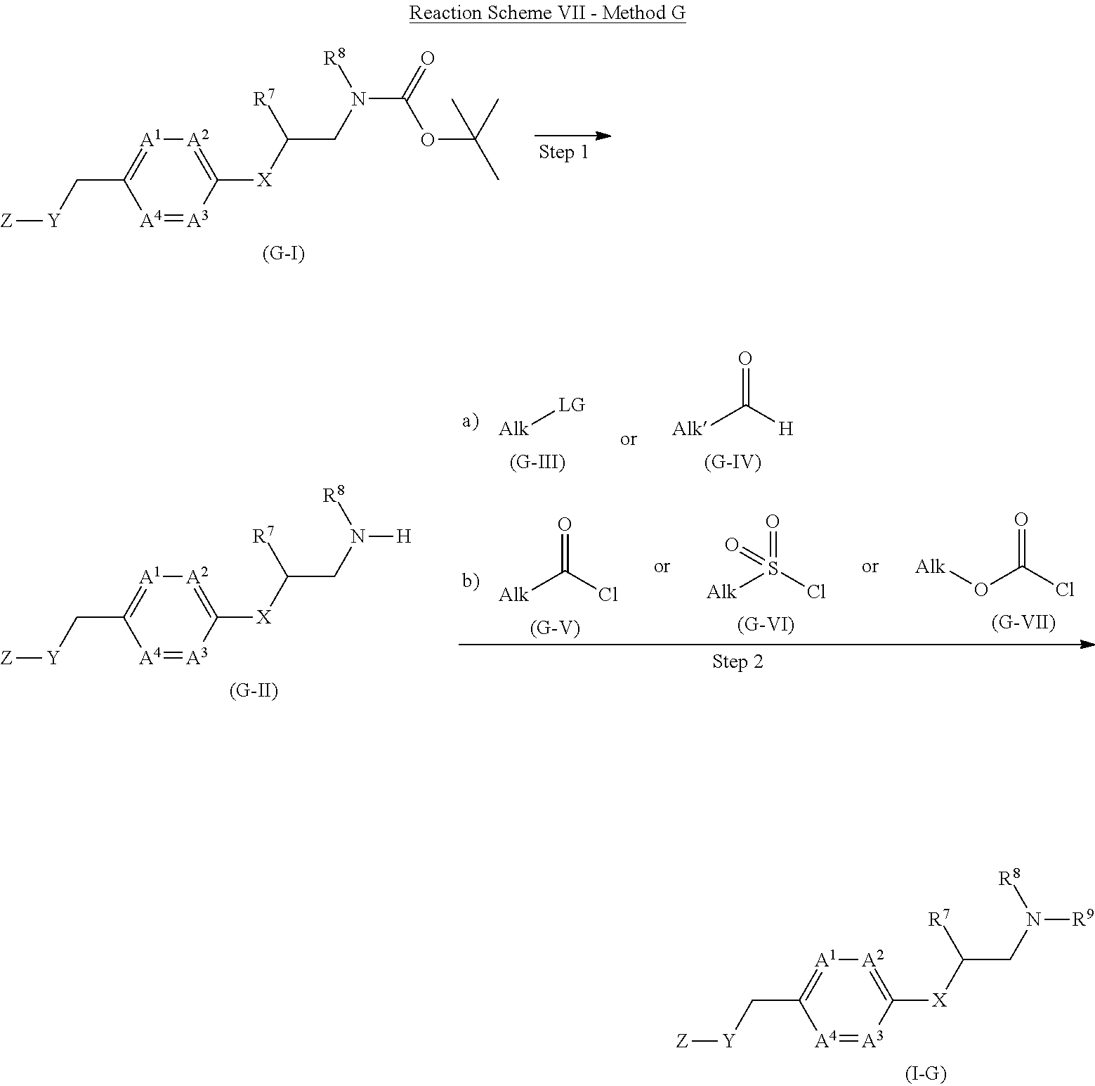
[A4]1=[A3]C([X]C([R7])CN([R8])C(=O)OC(C)(C)C)=[A2][A1]=C1C[Y][Z].[A4]1=[A3]C([X]C([R7])CN([R8])[H])=[A2][A1]=C1C[Y][Z].[Alk]C([H])=O.[Alk][LG].[Alk]OC(Cl)=O.[Alk]S(Cl)(=O)=O.[Alk]C(Cl)=O.[A4]1=[A3]C([X]C([R7])CN([R8])[R9])=[A2][A1]=C1C[Y][Z]
